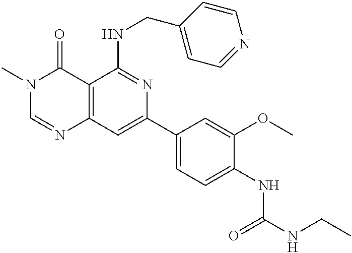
C12=C(C=C(C3=CC=C(NC(NCC)=O)C(OC)=C3)N=C1NCC1=CC=NC=C1)N=CN(C)C2=O
